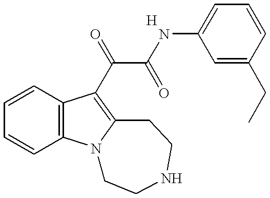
C1=CC2=C(C=C1)N1C(=C2C(C(=O)NC2=CC=CC(CC)=C2)=O)CCNCC1
